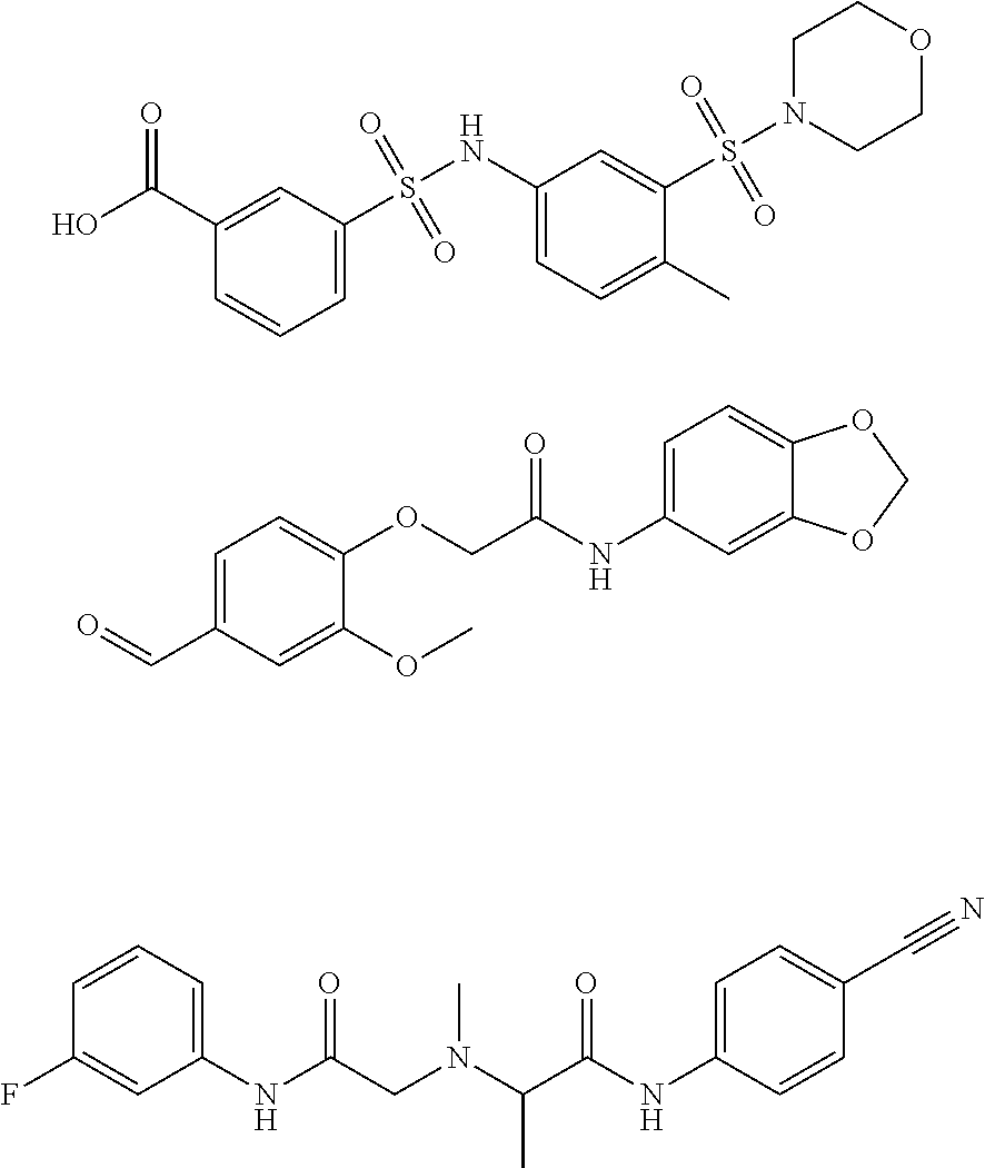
OC(C1=CC(S(NC2=CC=C(C)C(S(N3CCOCC3)(=O)=O)=C2)(=O)=O)=CC=C1)=O.C1=C(C=O)C=C(OC)C(OCC(NC2=CC=C3C(=C2)OCO3)=O)=C1.C1(NC(CN(C(C(NC2=CC=C(C#N)C=C2)=O)C)C)=O)=CC=CC(F)=C1
